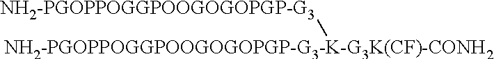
[NH2-PGOPPOGGPOOGOGOPGP-G3-K-G3K(CF)-CONH2][NH2-PGOPPOGGPOOGOGOPGP-G3]
